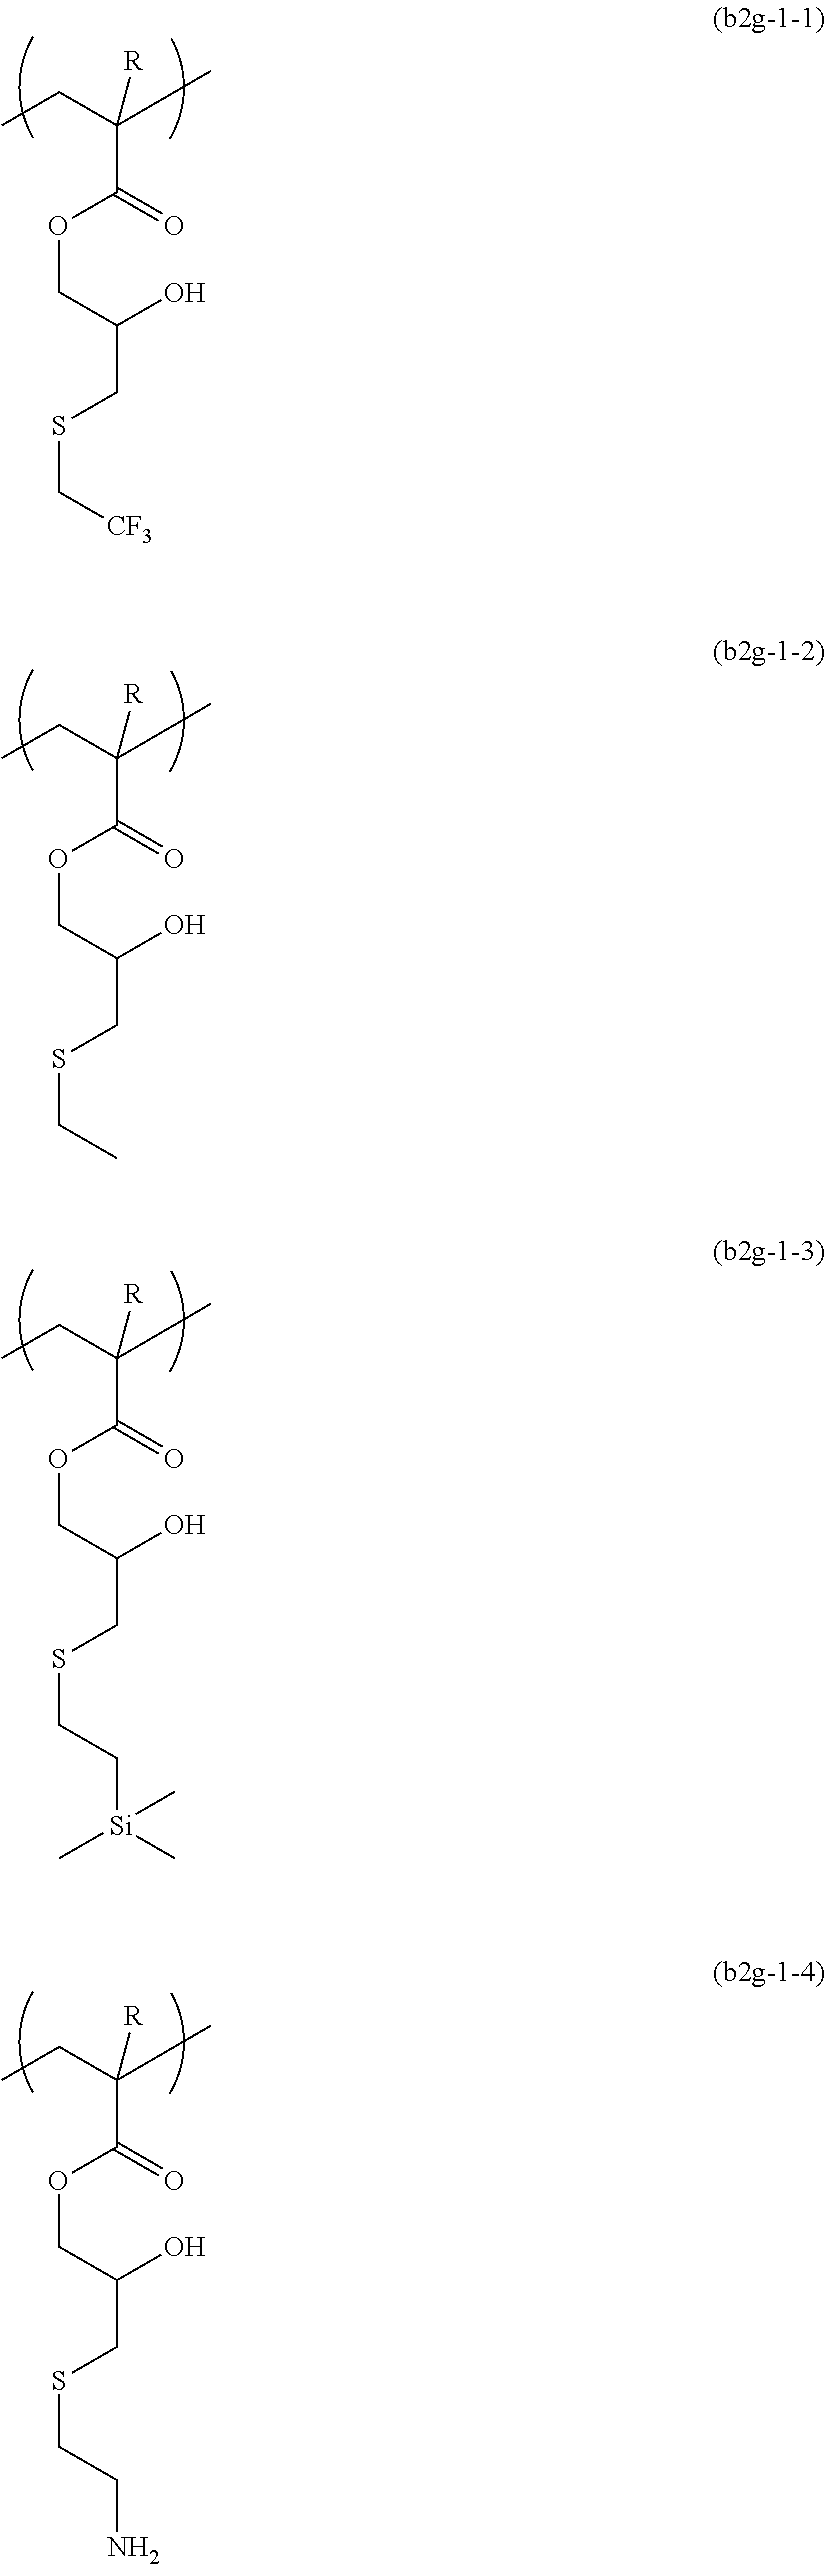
C(C(C)(C(=O)OCC(CSC[CF3])O)[R])C.C(C(C)(C(=O)OCC(CSCC)O)[R])C.C(C(C)(C(=O)OCC(CSCC[Si](C)(C)C)O)[R])C.C(C(C)(C(=O)OCC(CSCCN)O)[R])C
